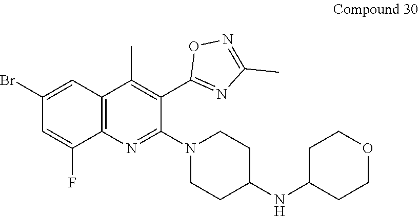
N1(C2=NC3=C(C=C(Br)C=C3F)C(C)=C2C2=NC(C)=NO2)CCC(NC2CCOCC2)CC1
